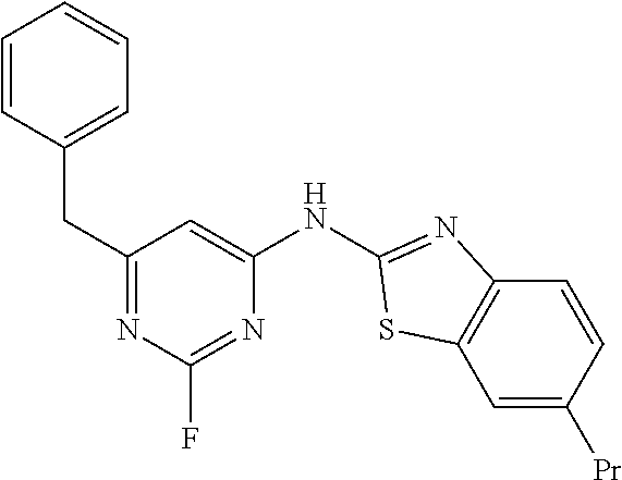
C1(CC2=CC=CC=C2)=NC(F)=NC(NC2=NC3=C(C=C([Pr])C=C3)S2)=C1
